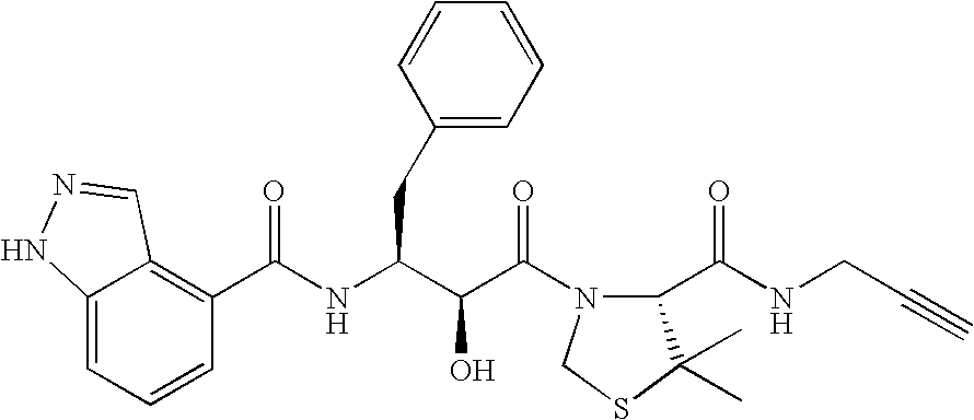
C12=C(C(NC(C(C(N3C(C(NCC#C)=O)C(C)(C)SC3)=O)O)CC3=CC=CC=C3)=O)C=CC=C1NN=C2
